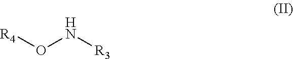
[R4]ON[R3]
